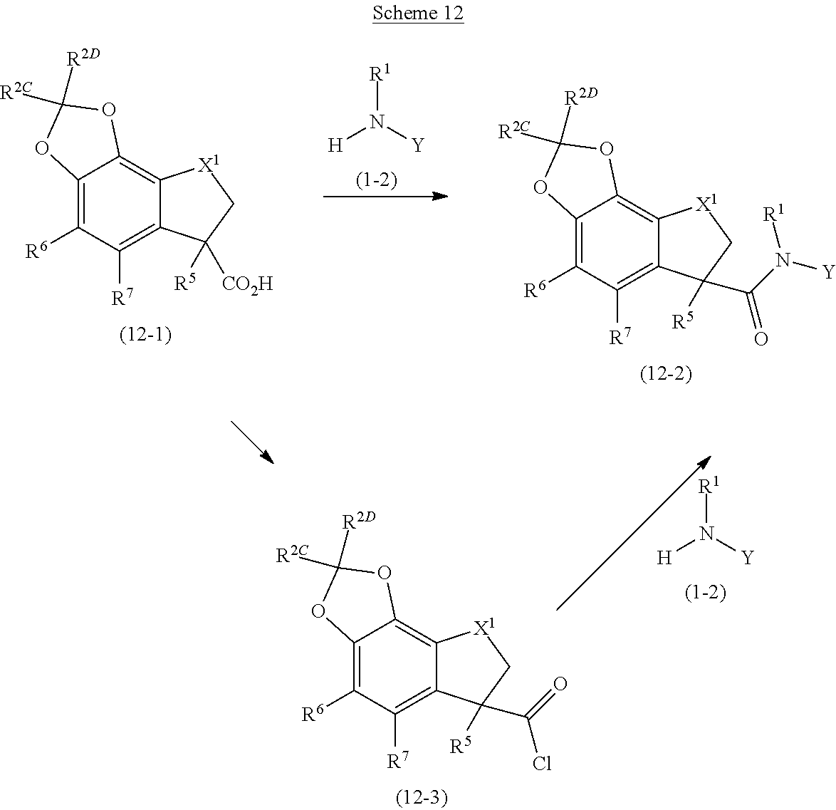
[H]N([Y])[R1].C12=C([R6])C([R7])=C3C(=C1OC([R2D])([R2C])O2)[X1]CC3([CO2H])[R5].C12=C([R6])C([R7])=C3C(=C1OC([R2D])([R2C])O2)[X1]CC3([R5])C(N([Y])[R1])=O.[H]N([Y])[R1].C12=C([R6])C([R7])=C3C(=C1OC([R2D])([R2C])O2)[X1]CC3([R5])C(=O)Cl
